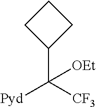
C1(C([CF3])([Pyd])[OEt])CCC1
